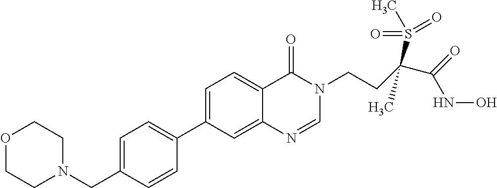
C1=C(CN2CCOCC2)C=CC(C2=CC=C3C(=C2)N=CN(CCC(C(=O)NO)(S(=O)(=O)C)C)C3=O)=C1
